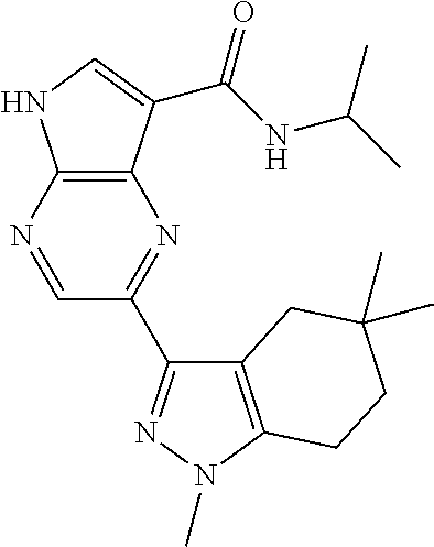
C12=C(C(C(NC(C)C)=O)=CN1)N=C(C1=NN(C)C3=C1CC(C)(C)CC3)C=N2
